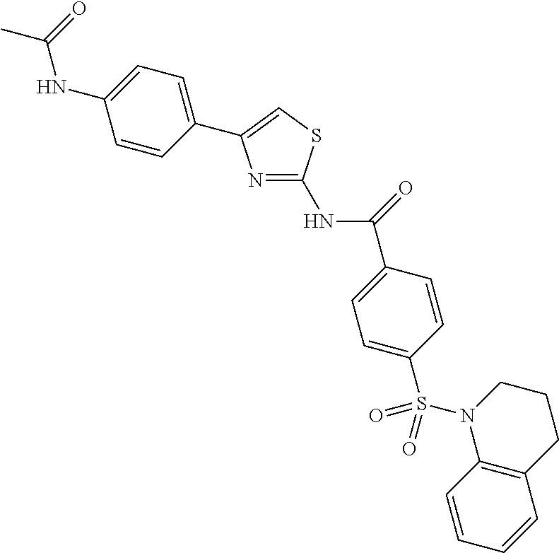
C(C1=CC=C(S(N2C3=C(CCC2)C=CC=C3)(=O)=O)C=C1)(=O)NC1=NC(C2=CC=C(NC(C)=O)C=C2)=CS1
